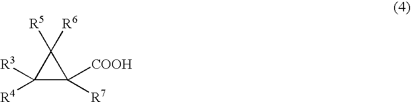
C1([R3])([R4])C([R7])([COOH])C1([R5])[R6]
